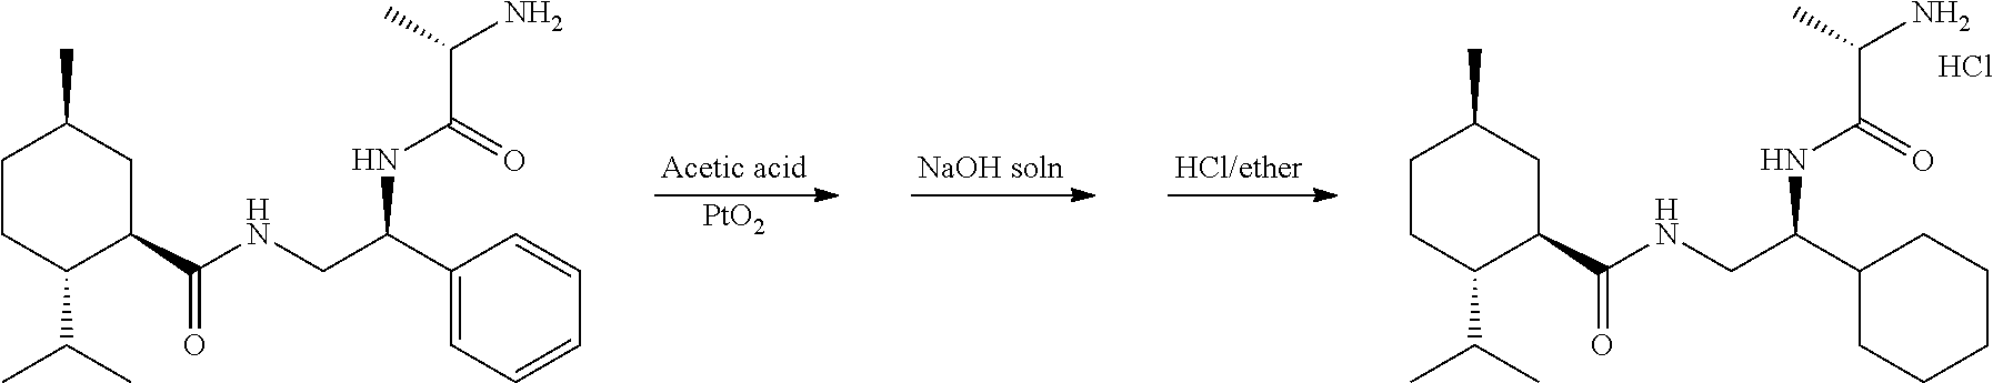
[PtO2].C1CC(C(C)C)C(C(NCC(C2CCCCC2)NC(=O)C(N)C)=O)CC1C.Cl.C1CC(C(C)C)C(C(NCC(C2=CC=CC=C2)NC(=O)C(N)C)=O)CC1C
